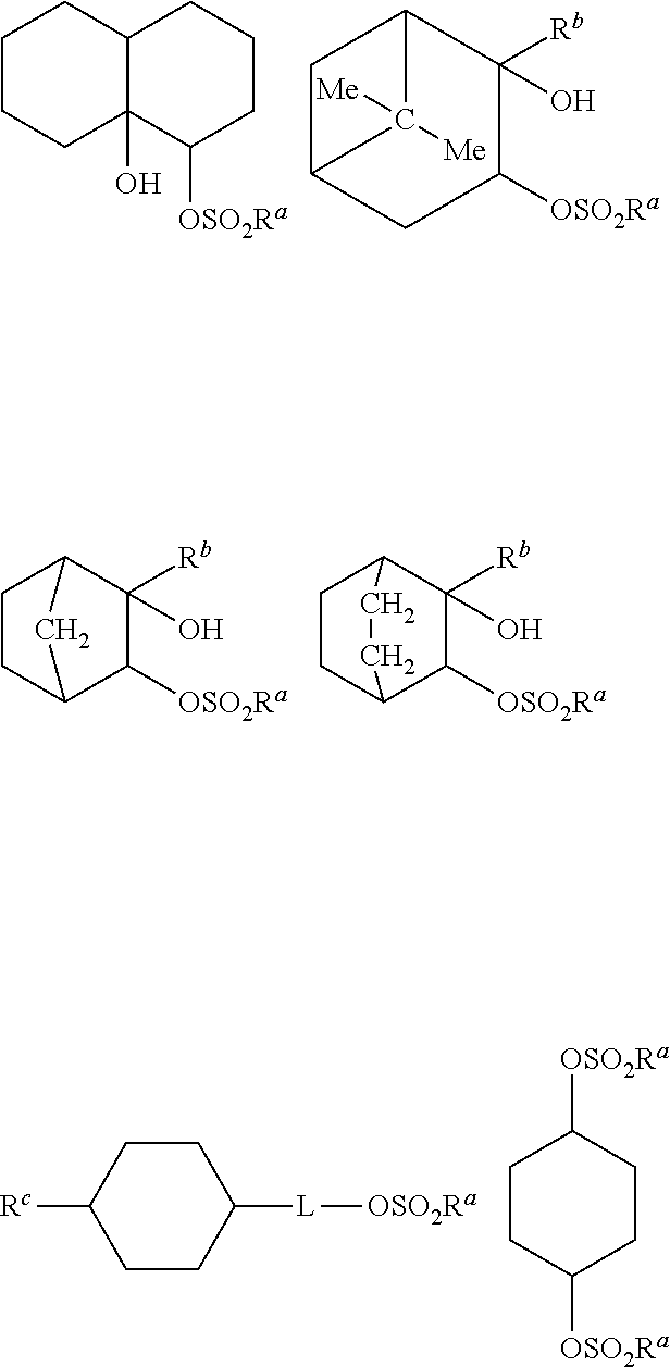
C1CC([L][OSO2Ra])CCC1[Rc].C1CC([OSO2Ra])CCC1[OSO2Ra].C12CC(C([Rb])(O)C([OSO2Ra])C1)C2([Me])[Me].C1CCC2(O)C(C1)CCCC2[OSO2Ra].[OSO2Ra]C1C2CCC(C1([Rb])O)C2.[Rb]C1(O)C2CCC(C1[OSO2Ra])CC2
